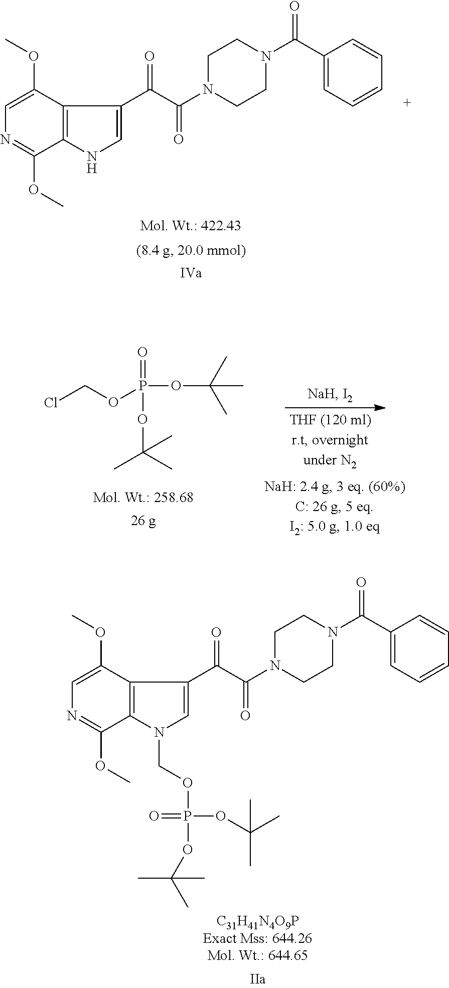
C1=C(OC)C2=C(C(OC)=N1)NC=C2C(C(N1CCN(C(C2=CC=CC=C2)=O)CC1)=O)=O.ClCOP(OC(C)(C)C)(=O)OC(C)(C)C.C1=C(OC)C2=C(C(OC)=N1)N(COP(=O)(OC(C)(C)C)OC(C)(C)C)C=C2C(C(N1CCN(C(C2=CC=CC=C2)=O)CC1)=O)=O
